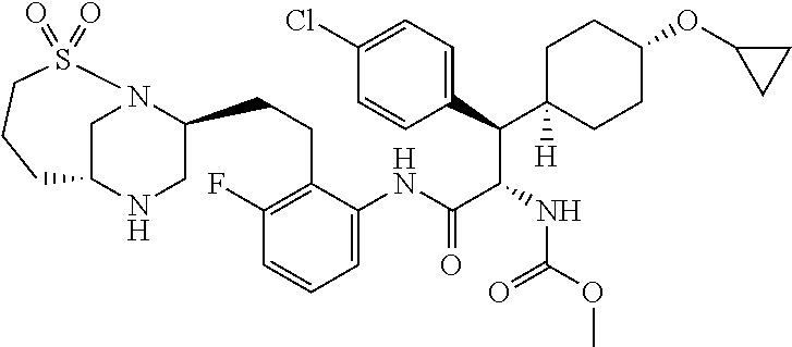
C1N2C(CCC3=C(F)C=CC=C3NC(C(NC(OC)=O)C(C3=CC=C(Cl)C=C3)C3([H])CCC(OC4CC4)CC3)=O)CNC1CCCS2(=O)=O
